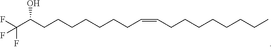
FC(C(CCCCCCCC=CCCCCCCCC)O)(F)F
